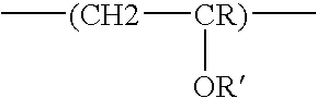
[OR][CR)](C)[(CH2]C
